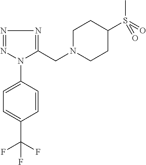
N1=NN(C2=CC=C(C(F)(F)F)C=C2)C(CN2CCC(S(=O)(C)=O)CC2)=N1
